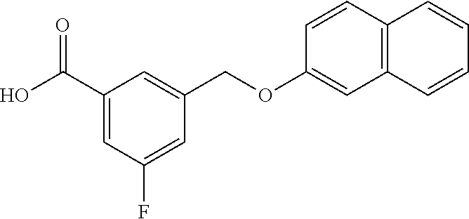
C1(C(O)=O)=CC(F)=CC(COC2=CC3=C(C=C2)C=CC=C3)=C1
